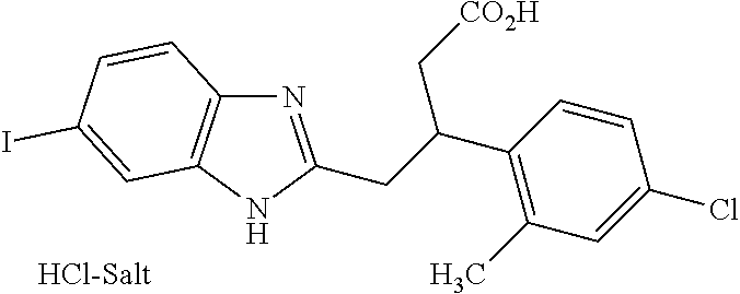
N1=C(CC(C2=C(C)C=C(Cl)C=C2)C[CO2H])NC2=C1C=CC(I)=C2
